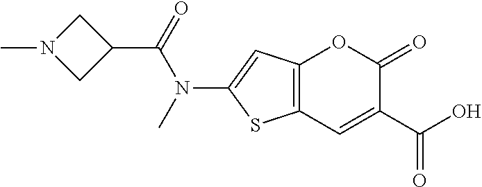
C12=C(C=C(C(=O)O)C(=O)O1)SC(N(C(C1CN(C)C1)=O)C)=C2
